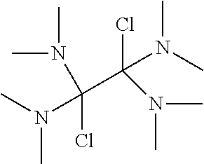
CN(C(Cl)(N(C)C)C(Cl)(N(C)C)N(C)C)C
